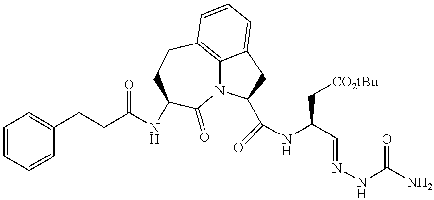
C1=CC=CC(CCC(=O)NC2CCC3=C4N(C2=O)C(C(=O)NC(C=NNC(N)=O)C[CO2tBu])CC4=CC=C3)=C1
